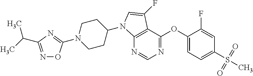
N1=CN=C(OC2=CC=C(S(=O)(=O)C)C=C2F)C2=C1N(C1CCN(C3=NC(C(C)C)=NO3)CC1)C=C2F
